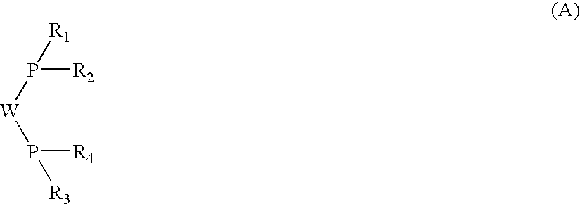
P([W]P([R4])[R3])([R2])[R1]
